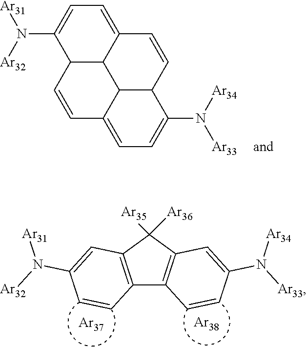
[Ar38].[Ar37].C12=C(C([Ar35])([Ar36])C3=C1C=CC(N([Ar33])[Ar34])=C3)C=C(N([Ar32])[Ar31])C=C2.N(C1=CC=C2C3C1C=CC1=CC=C(N([Ar34])[Ar33])C(C31)C=C2)([Ar32])[Ar31]
